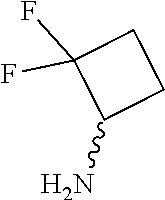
NC1C(F)(F)CC1
